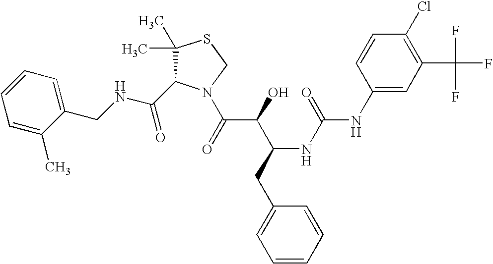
C(NCC1=CC=CC=C1C)(=O)C1C(C)(C)SCN1C(C(C(CC1=CC=CC=C1)NC(=O)NC1=CC(C(F)(F)F)=C(Cl)C=C1)O)=O
